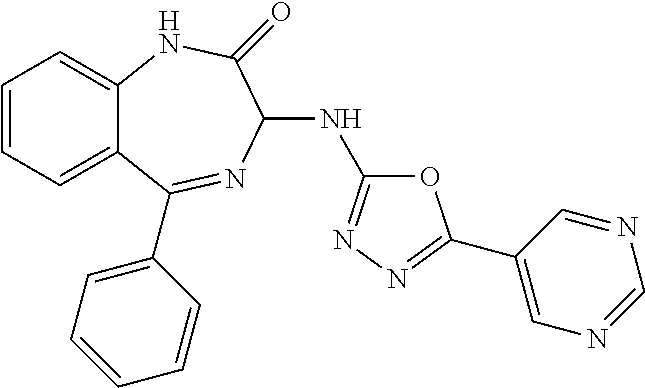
C1=CC=C2C(=C1)NC(=O)C(NC1=NN=C(C3=CN=CN=C3)O1)N=C2C1=CC=CC=C1
